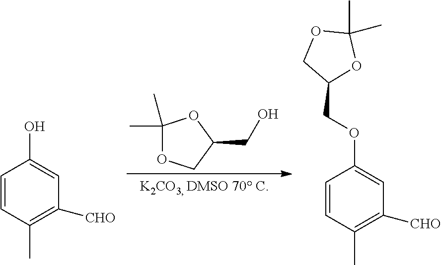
C1=CC(C)=C([CHO])C=C1O.C1(C)(C)OCC(CO)O1.C1=CC(C)=C([CHO])C=C1OCC1OC(C)(C)OC1
